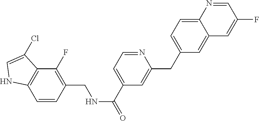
C1(F)=C(CNC(=O)C2=CC=NC(CC3=CC=C4C(=C3)C=C(F)C=N4)=C2)C=CC2=C1C(Cl)=CN2
